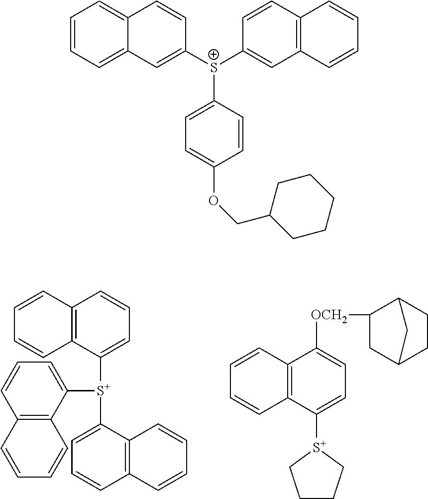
C12=C(C([S+](C3=CC=CC4=C3C=CC=C4)C3=CC=CC4=C3C=CC=C4)=CC=C1)C=CC=C2.C1=CC2=C(C=C1)C([S+]1CCCC1)=CC=C2[OCH2]C1CC2CCC1C2.C1=CC=C2C(=C1)C=CC([S+](C1=CC3=C(C=C1)C=CC=C3)C1=CC=C(OCC3CCCCC3)C=C1)=C2
